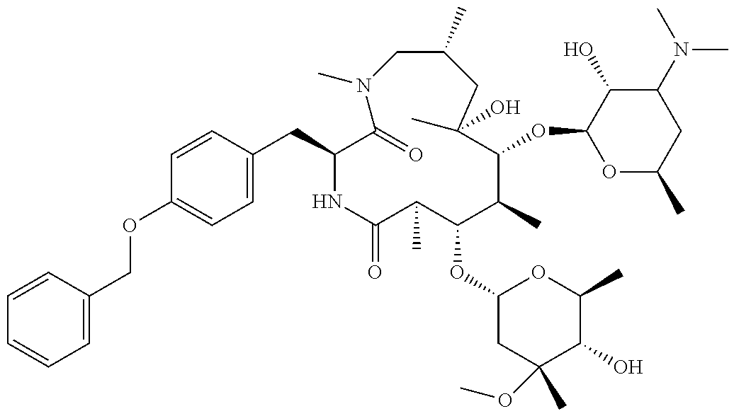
C1(CC2C(=O)N(C)CC(C)CC(C)(O)C(OC3OC(C)CC(N(C)C)C3O)C(C)C(OC3CC(C)(OC)C(O)C(C)O3)C(C)C(=O)N2)=CC=C(OCC2=CC=CC=C2)C=C1
